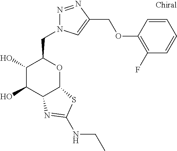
C1(O)C(O)C2C(OC1CN1N=NC(COC3=C(F)C=CC=C3)=C1)SC(NCC)=N2
